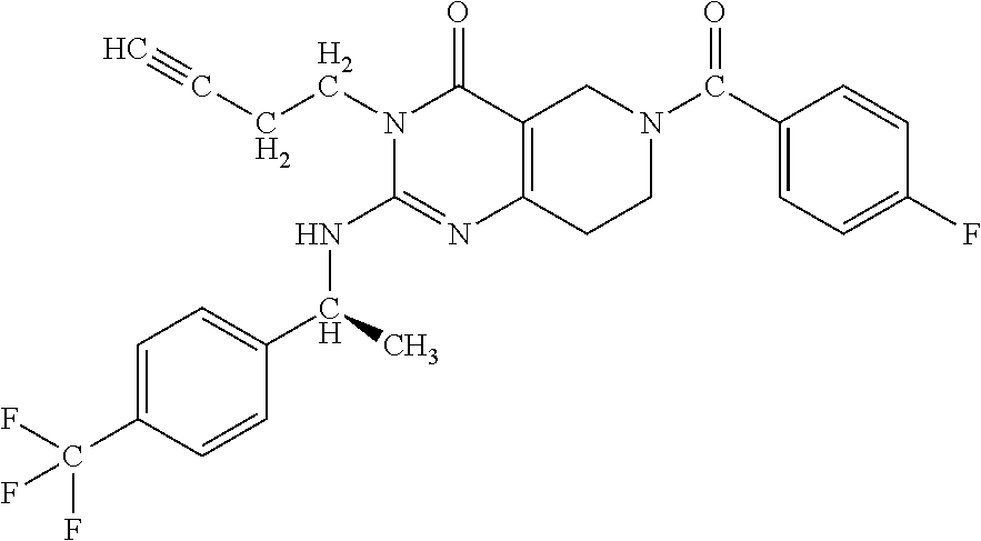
C1=C(C(F)(F)F)C=CC(C(C)NC2=NC3=C(C(=O)N2CCC#C)CN(C(=O)C2=CC=C(F)C=C2)CC3)=C1
